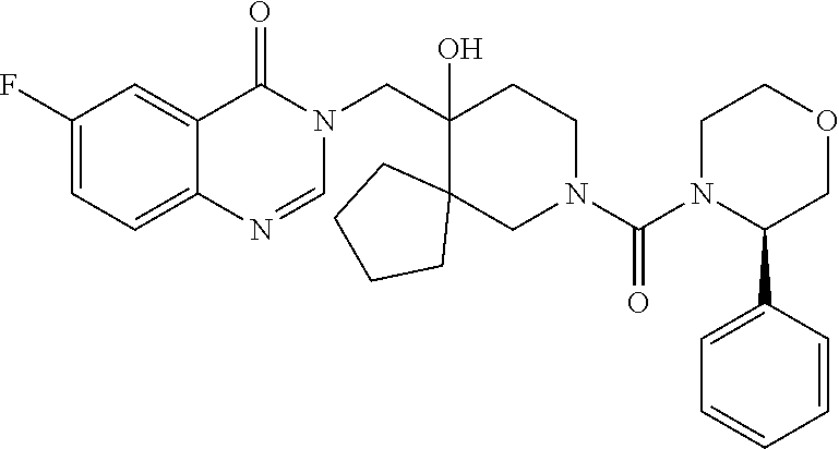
C1=C(F)C=C2C(=C1)N=CN(CC1(O)C3(CN(C(N4C(C5=CC=CC=C5)COCC4)=O)CC1)CCCC3)C2=O
